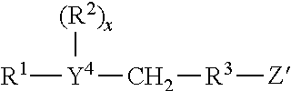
[Y4]([R1])(C[R3][Z])[(R2)x]
